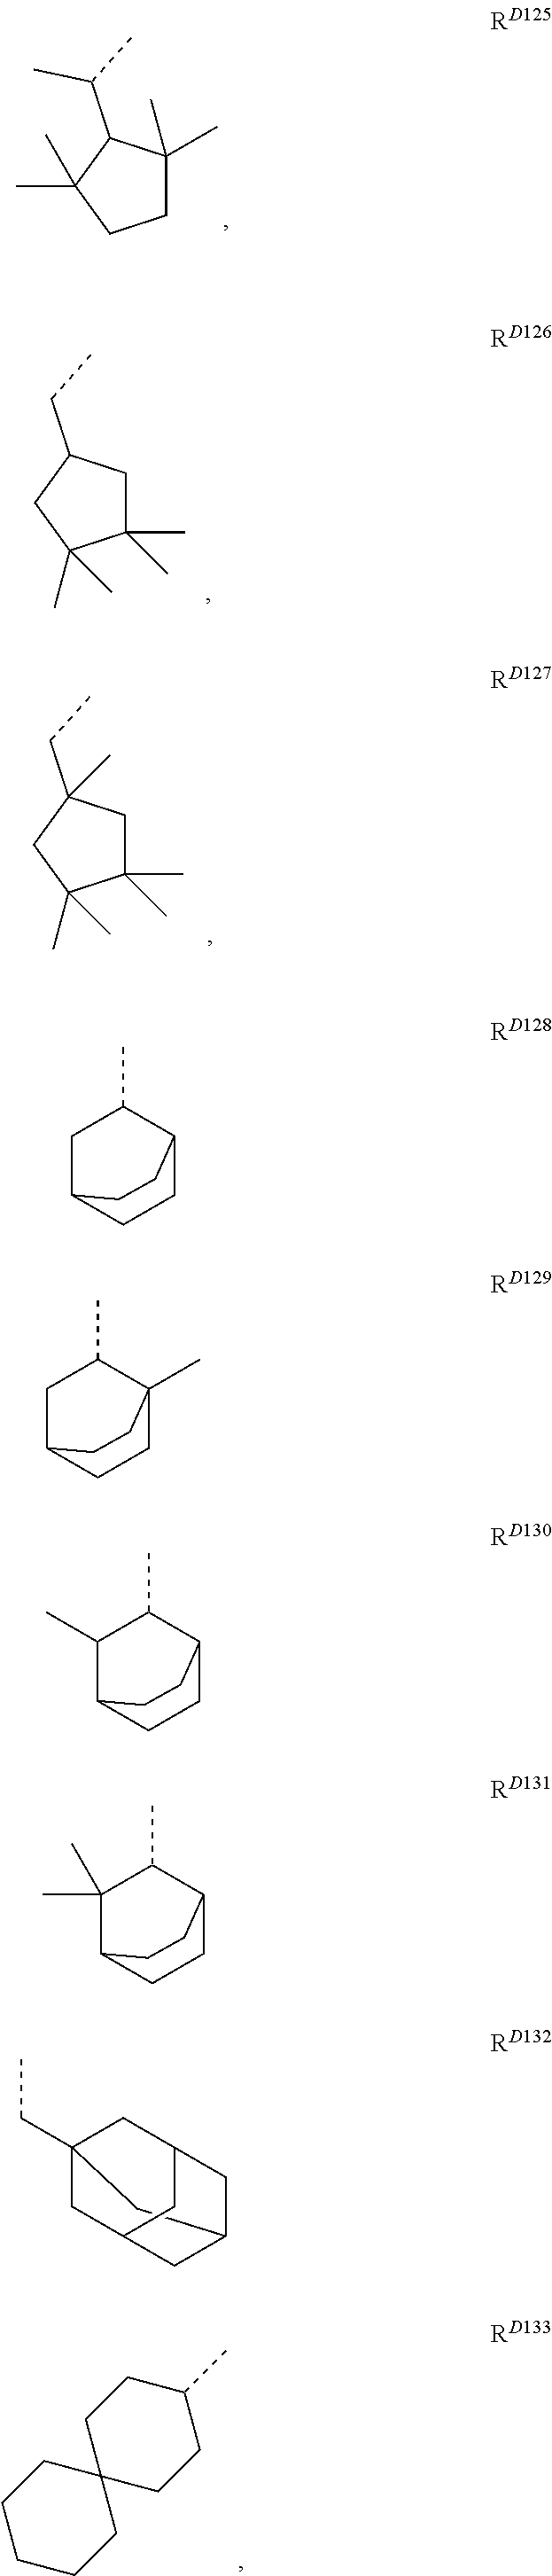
C1C(C)(C)C(C(C)C)C(C)(C)C1.C1(C)(C)CC(CC)CC1(C)C.C1(C)(C)CC(CC)(C)CC1(C)C.C1CCCC2(C1)CCC(C)CC2.C1C2CCC(C1C)CC2.C1C2CCC(C)(C1C)CC2.C1(C)C2CCC(C1C)CC2.C1(C)(C)C2CCC(C1C)CC2.C12CC3(CC)CC(CC(C3)C1)C2
